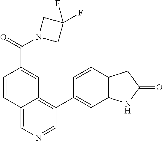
C1=CC2=CN=CC(C3=CC4=C(C=C3)CC(=O)N4)=C2C=C1C(N1CC(F)(F)C1)=O
